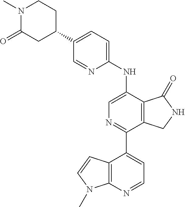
C1(C2=CC=C(NC3=CN=C(C4=CC=NC5=C4C=CN5C)C4=C3C(=O)NC4)N=C2)CCN(C)C(=O)C1
